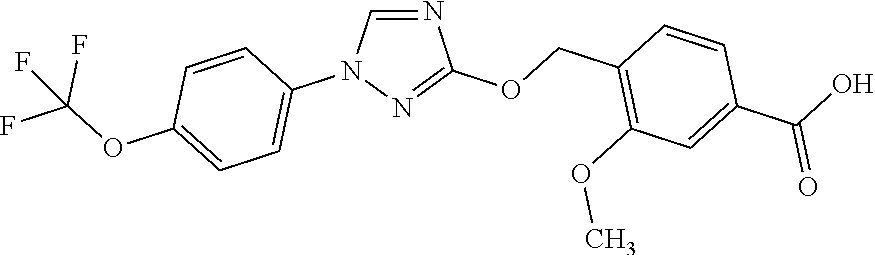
N1=CN(C2=CC=C(OC(F)(F)F)C=C2)N=C1OCC1=C(OC)C=C(C(=O)O)C=C1
